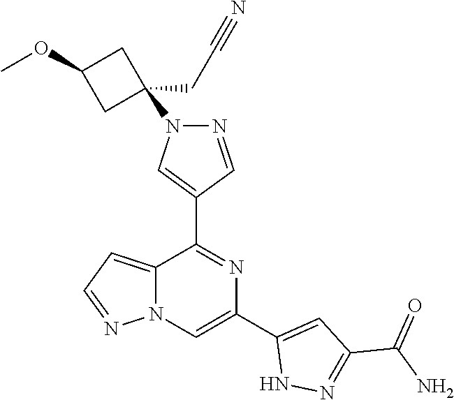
C12=CC=NN1C=C(C1=CC(C(N)=O)=NN1)N=C2C1=CN(C2(CC#N)CC(OC)C2)N=C1
